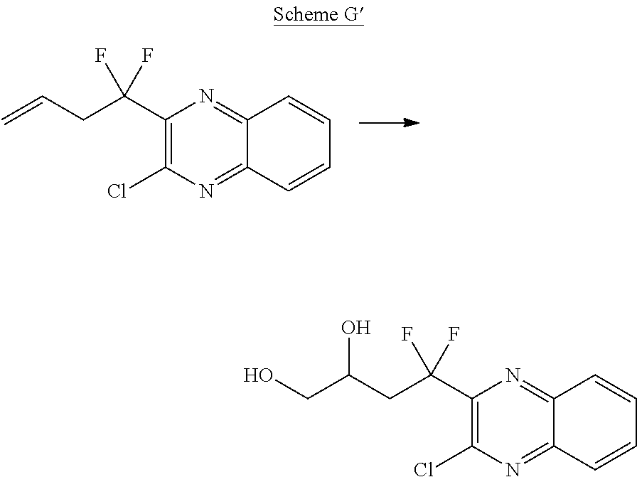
ClC1=C(C(CC=C)(F)F)N=C2C(=N1)C=CC=C2.ClC1=C(C(CC(CO)O)(F)F)N=C2C(=N1)C=CC=C2
